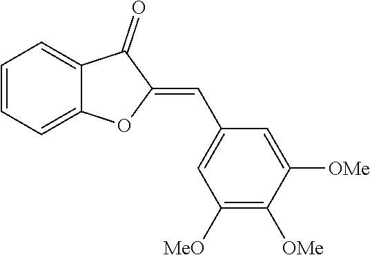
C1=CC=C2C(=C1)C(=O)C(=CC1=CC([MeO])=C([OMe])C([OMe])=C1)O2
